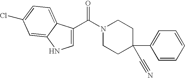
C1=C(C2(C#N)CCN(C(=O)C3=CNC4=CC(Cl)=CC=C34)CC2)C=CC=C1
